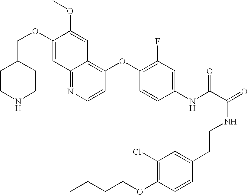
C(OC1=CC2=NC=CC(OC3=C(F)C=C(NC(C(=O)NCCC4=CC(Cl)=C(OCCCC)C=C4)=O)C=C3)=C2C=C1OC)C1CCNCC1
